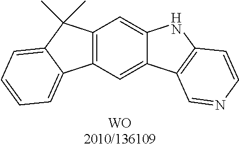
C12=C(C=C3C(=C1)NC1=C3C=NC=C1)C1=CC=CC=C1C2(C)C
